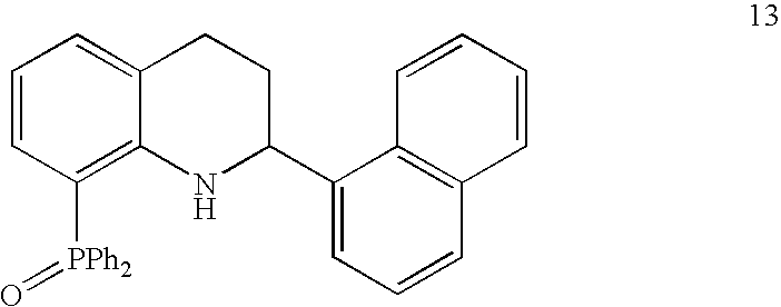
C1=CC([PPh2]=O)=C2C(=C1)CCC(C1=CC=CC3=C1C=CC=C3)N2
